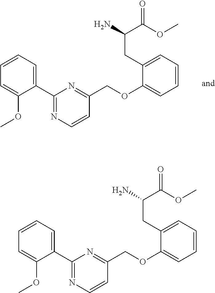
C1(C2=NC=CC(COC3=CC=CC=C3CC(N)C(OC)=O)=N2)=CC=CC=C1OC.C1(C2=NC=CC(COC3=CC=CC=C3CC(N)C(OC)=O)=N2)=CC=CC=C1OC
